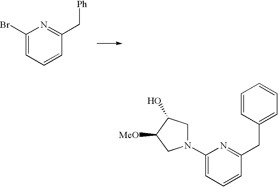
C1(N2CC(O)C([MeO])C2)=CC=CC(CC2=CC=CC=C2)=N1.C1(Br)=CC=CC(C[Ph])=N1
